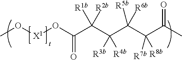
C(C(C(C(C(C(C)=O)([R7b])[R8b])([R5b])[R6b])([R3b])[R4b])([R1b])[R2b])(O[X1]OC)=O
